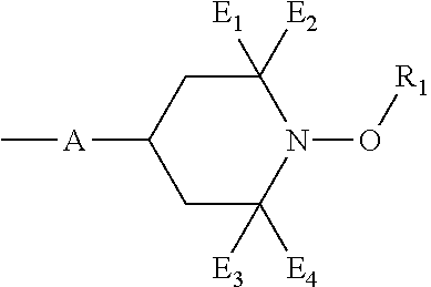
[A](C1CC([E3])([E4])N(O[R1])C([E2])([E1])C1)C
